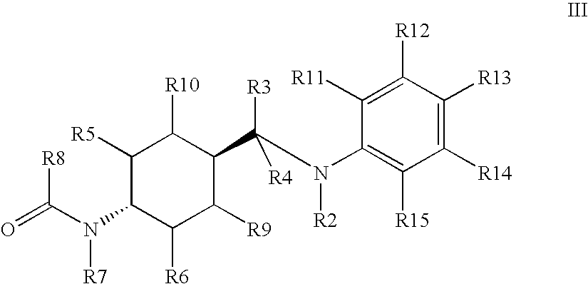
C1([R5])C(N(C(=O)[R8])[R7])C([R6])C([R9])C(C(N(C2=C([R15])C([R14])=C([R13])C([R12])=C2[R11])[R2])([R3])[R4])C1[R10]
